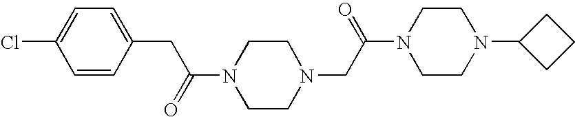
C(C(=O)N1CCN(CC(N2CCN(C3CCC3)CC2)=O)CC1)C1=CC=C(Cl)C=C1
